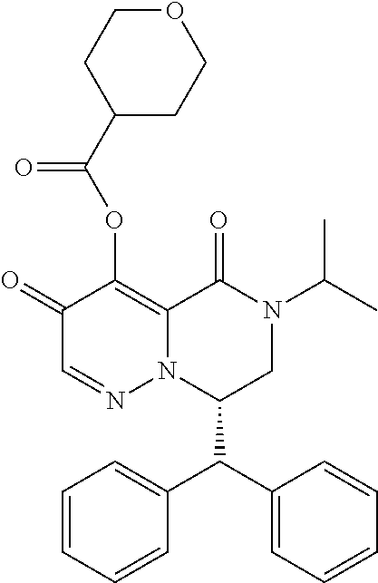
C1=CC=CC(C(C2=CC=CC=C2)C2CN(C(C)C)C(=O)C3=C(OC(C4CCOCC4)=O)C(=O)C=NN23)=C1
